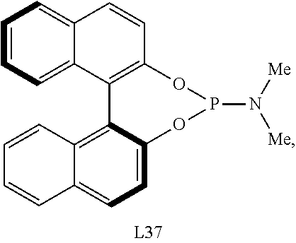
C1=CC=C2C(=C1)C=CC1=C2C2=C3C(=CC=C2OP(N([Me])[Me])O1)C=CC=C3
